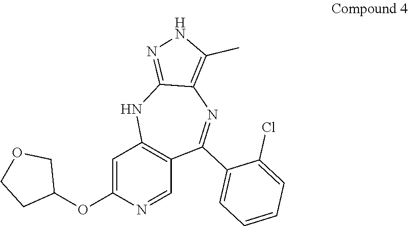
C1=C(OC2COCC2)N=CC2=C1NC1=NNC(C)=C1N=C2C1=CC=CC=C1Cl
